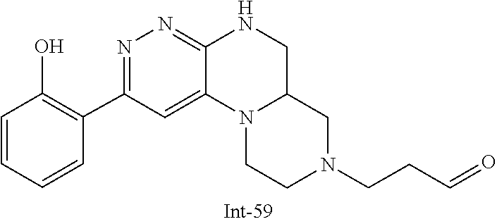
N12CCN(CCC=O)CC1CNC1=NN=C(C3=C(O)C=CC=C3)C=C21
